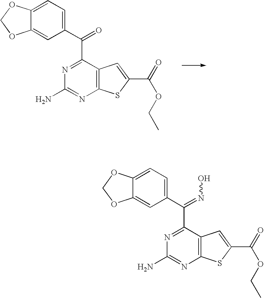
C1(C(C2=NC(N)=NC3=C2C=C(C(=O)OCC)S3)=O)=CC=C2C(=C1)OCO2.C1(C(C2=NC(N)=NC3=C2C=C(C(=O)OCC)S3)=NO)=CC=C2C(=C1)OCO2
